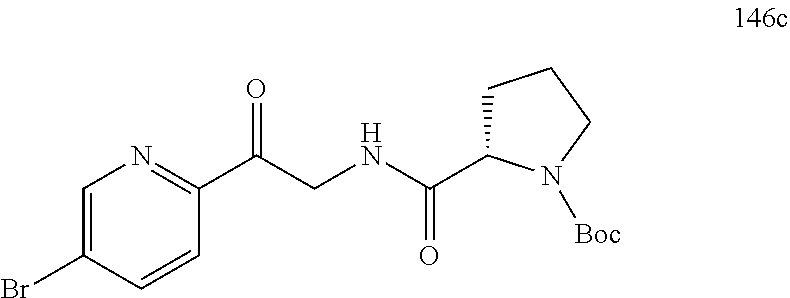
C1=CC(Br)=CN=C1C(CNC(C1CCCN1[Boc])=O)=O
